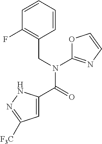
C1=C(C(=O)N(CC2=C(F)C=CC=C2)C2=NC=CO2)NN=C1[F3C]
